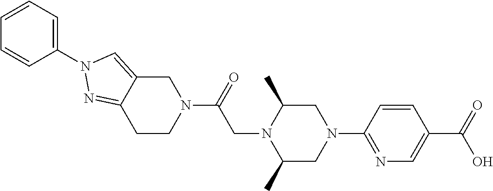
C1=CC=C(N2C=C3CN(C(=O)CN4C(C)CN(C5=NC=C(C(=O)O)C=C5)CC4C)CCC3=N2)C=C1
